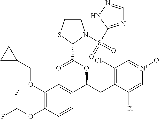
C1(OCC2CC2)=C(OC(F)F)C=CC(C(CC2=C(Cl)C=[N+]([O-])C=C2Cl)OC(=O)C2SCCN2S(=O)(=O)C2=NC=NN2)=C1
